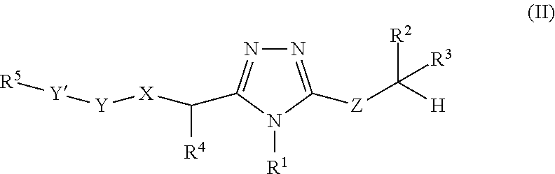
N1=C([Z]C([H])([R2])[R3])N([R1])C(C([X][Y][Y][R5])[R4])=N1
